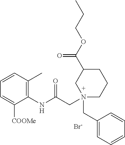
[Br-].C1=CC(C)=C(NC(CN2(CC3=CC=CC=C3)CCCC(C(OCCC)=O)C2)=O)C([COOMe])=C1
